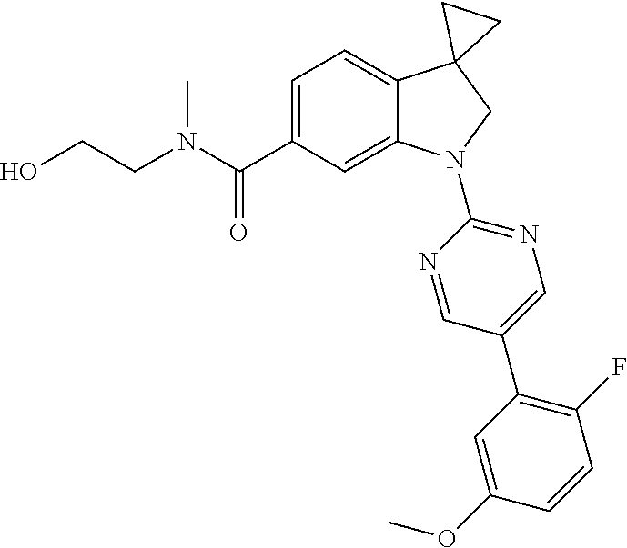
N(C(C1=CC=C2C(=C1)N(C1=NC=C(C3=C(F)C=CC(OC)=C3)C=N1)CC21CC1)=O)(C)CCO
